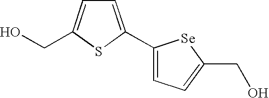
C1=C(C2=CC=C(CO)[Se]2)SC(CO)=C1
